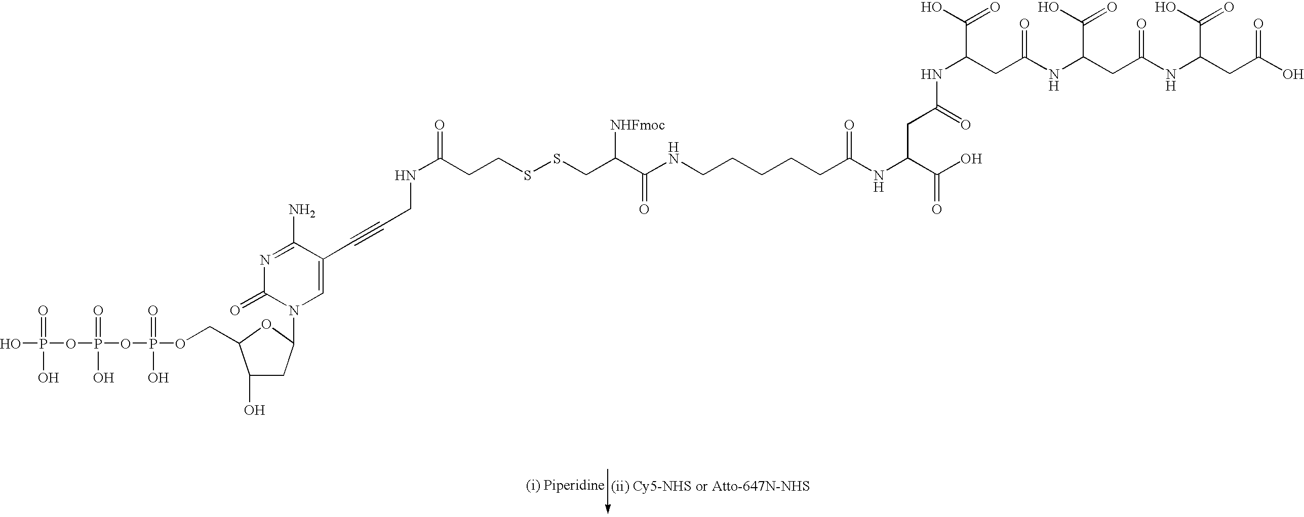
C1(O)CC(N2C=C(C#CCNC(=O)CCSSCC(C(NCCCCCC(NC(C(O)=O)CC(NC(CC(NC(CC(NC(CC(O)=O)C(O)=O)=O)C(O)=O)=O)C(O)=O)=O)=O)=O)[NHFmoc])C(N)=NC2=O)OC1COP(OP(OP(O)(O)=O)(O)=O)(=O)O
